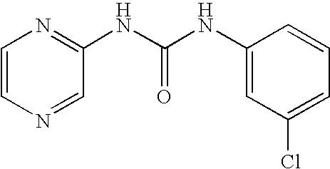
C1=CC(NC(=O)NC2=NC=CN=C2)=CC(Cl)=C1
